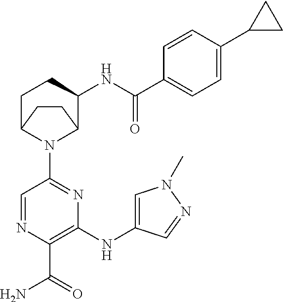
C1=NC(C(N)=O)=C(NC2=CN(C)N=C2)N=C1N1C2C(NC(C3=CC=C(C4CC4)C=C3)=O)CCC1CC2
